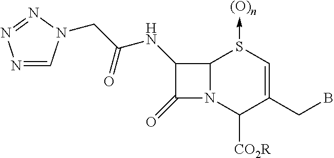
C12N(C([CO2R])C(CB)=CS1->[(O)n])C(=O)C2NC(CN1C=NN=N1)=O
